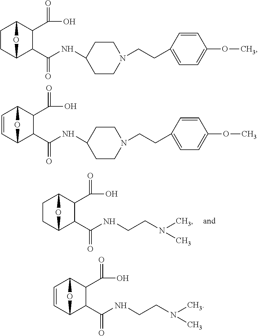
C1CC2C(C(NCCN(C)C)=O)C(C(O)=O)C1O2.C1CC2C(C(NC3CCN(CCC4=CC=C(OC)C=C4)CC3)=O)C(C(O)=O)C1O2.C1=CC2C(C(NC3CCN(CCC4=CC=C(OC)C=C4)CC3)=O)C(C(O)=O)C1O2.C1=CC2C(C(NCCN(C)C)=O)C(C(O)=O)C1O2
